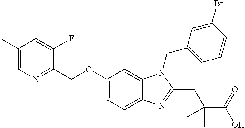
C1(C)=CN=C(COC2=CC=C3C(=C2)N(CC2=CC=CC(Br)=C2)C(CC(C(=O)O)(C)C)=N3)C(F)=C1
